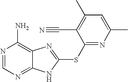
N1=CN=C2C(=C1N)N=C(SC1=NC(C)=CC(C)=C1C#N)N2
